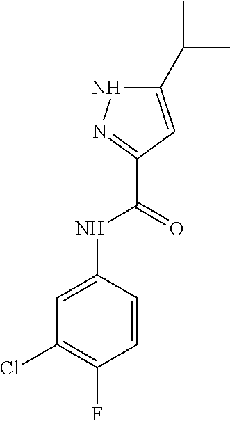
C1(NC(C2=NNC(C(C)C)=C2)=O)=CC(Cl)=C(F)C=C1
